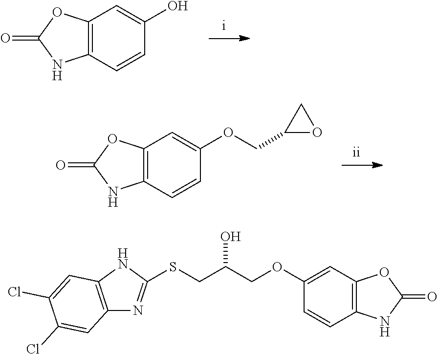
C12=C(C=CC(O)=C1)NC(=O)O2.C12=C(C=CC(OCC3OC3)=C1)NC(=O)O2.C1(OCC(CSC2=NC3=C(N2)C=C(Cl)C(Cl)=C3)O)=CC2=C(C=C1)NC(=O)O2
